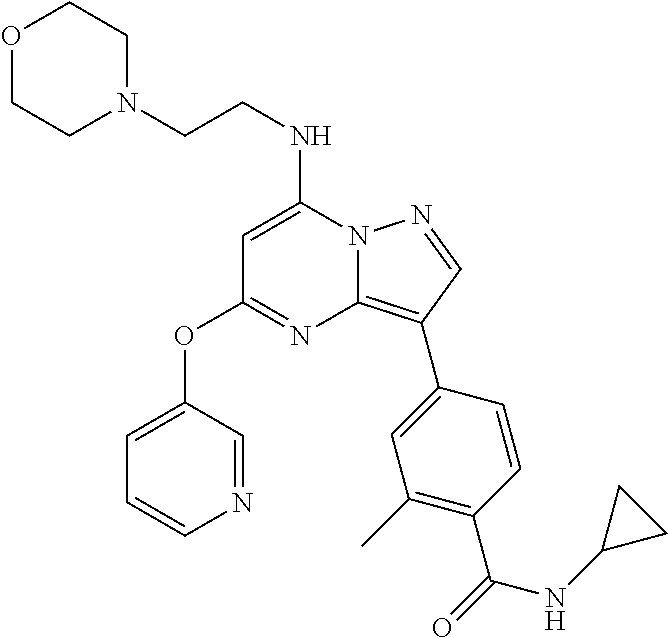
C(N1CCOCC1)CNC1=CC(OC2=CC=CN=C2)=NC2=C(C3=CC(C)=C(C(=O)NC4CC4)C=C3)C=NN12
